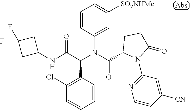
N(C(C(N(C(=O)C1N(C2=NC=CC([CN])=C2)C(=O)CC1)C1=CC([SO2NHMe])=CC=C1)C1=C(Cl)C=CC=C1)=O)C1CC(F)(F)C1
